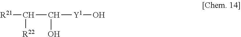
[R21]C([R22])C(O)[Y1]O
